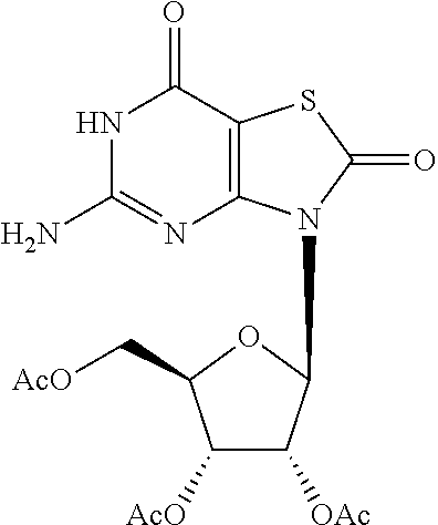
C1([AcO])C([OAc])C(N2C3=C(C(=O)NC(N)=N3)SC2=O)OC1C[AcO]
